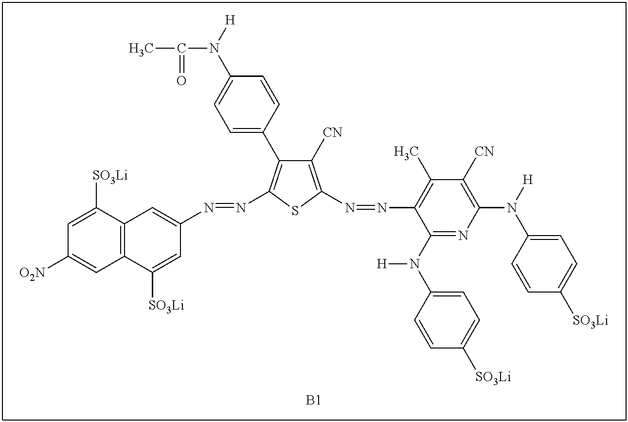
C1=C([SO3Li])C2=C(C=C1[O2N])C([SO3Li])=CC(N=NC1=C(C3=CC=C(N(C(C)=O)[H])C=C3)C([CN])=C(N=NC3=C(C)C([CN])=C(N(C4=CC=C([SO3Li])C=C4)[H])N=C3N(C3=CC=C([SO3Li])C=C3)[H])S1)=C2.[B1]
